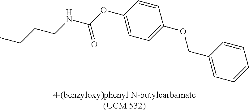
C1=CC(OC(NCCCC)=O)=CC=C1OCC1=CC=CC=C1
